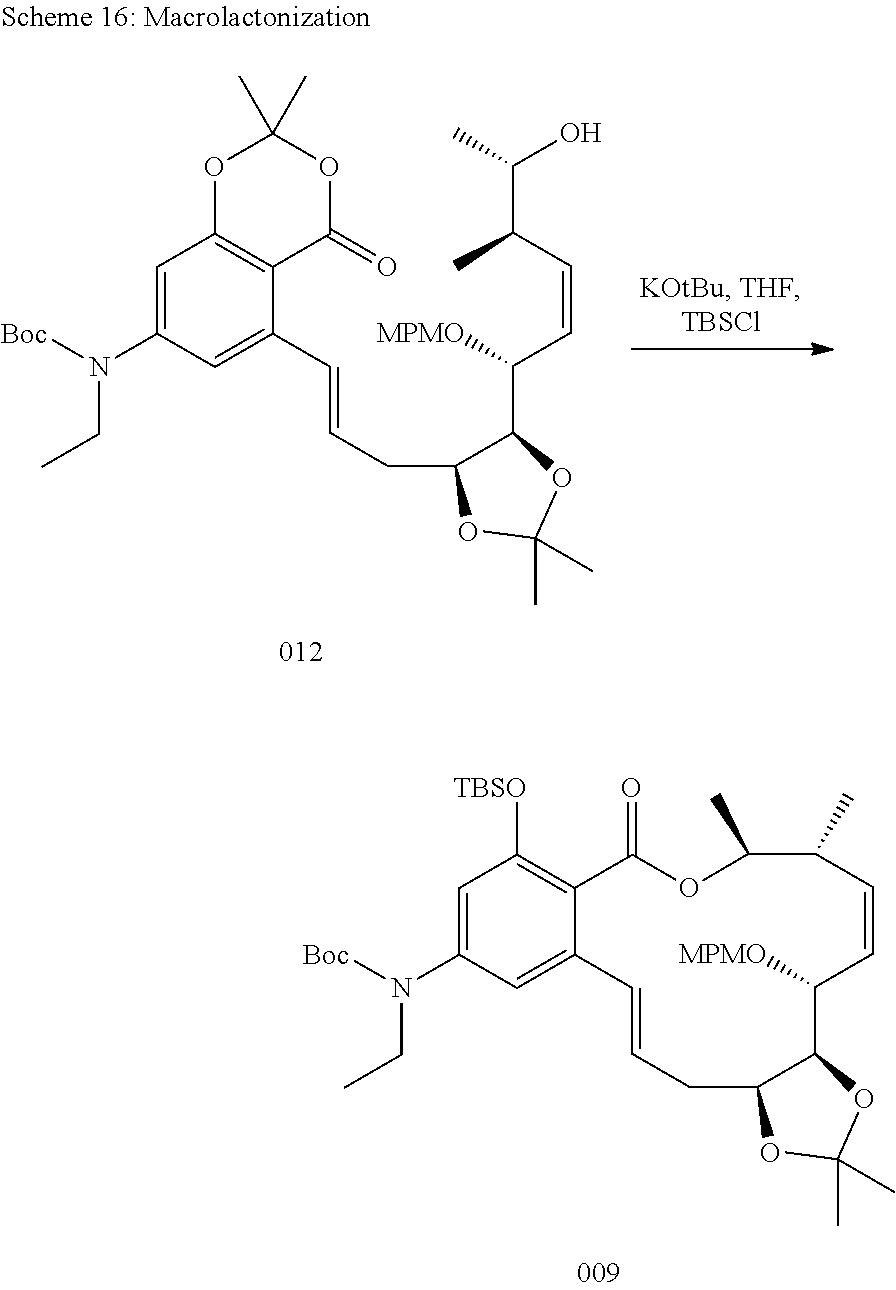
[TBSO]C1=C2C(=O)OC(C)C(C)C=CC([MPMO])C3C(CC=CC2=CC(N([Boc])CC)=C1)OC(C)(C)O3.O1C2=C(C(=O)OC1(C)C)C(C=CCC1C(C(C=CC(C(O)C)C)[MPMO])OC(C)(C)O1)=CC(N([Boc])CC)=C2
